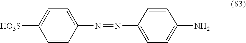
C1=CC(N=NC2=CC=C(N)C=C2)=CC=C1[HO3S]
